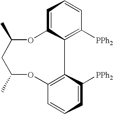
C1=C2C(=C([PPh2])C=C1)C1=C(C=CC=C1[PPh2])OC(C)CC(C)O2
